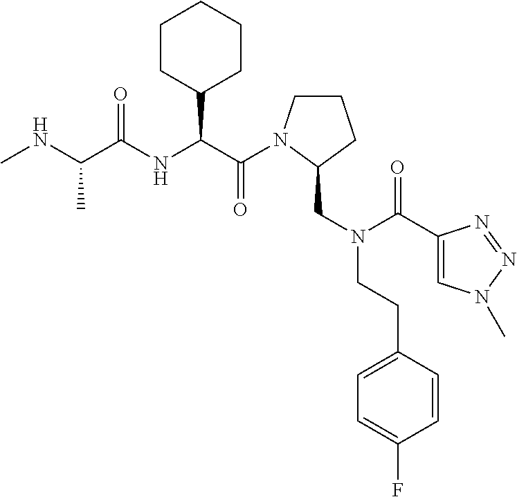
C(C(NC(C(NC)C)=O)C1CCCCC1)(=O)N1CCCC1CN(CCC1=CC=C(F)C=C1)C(=O)C1=CN(C)N=N1
